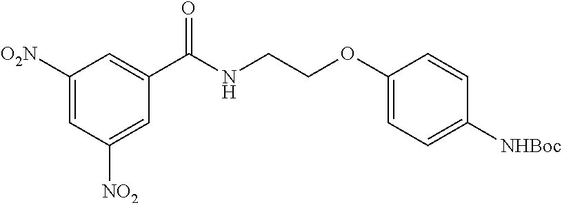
C1([O2N])=CC([NO2])=CC(C(NCCOC2=CC=C([NHBoc])C=C2)=O)=C1
